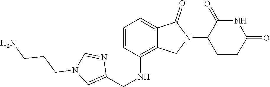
C1=C2C(=C(NCC3=CN(CCCN)C=N3)C=C1)CN(C1CCC(=O)NC1=O)C2=O
